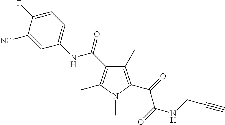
C1=C(F)C([NC])=CC(NC(C2=C(C)N(C)C(C(=O)C(=O)NCC#C)=C2C)=O)=C1
